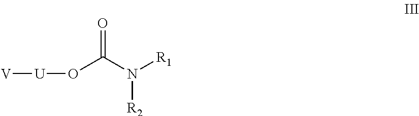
[V][U]OC(N([R1])[R2])=O
